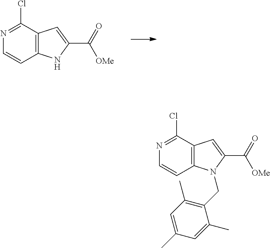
C12=C(C(Cl)=NC=C1)C=C(C(=O)[OMe])N2.C12=C(C(Cl)=NC=C1)C=C(C(=O)[OMe])N2CC1=C(C)C=C(C)C=C1C
